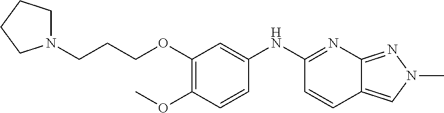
C1(OC)=C(OCCCN2CCCC2)C=C(NC2=NC3=NN(C)C=C3C=C2)C=C1
